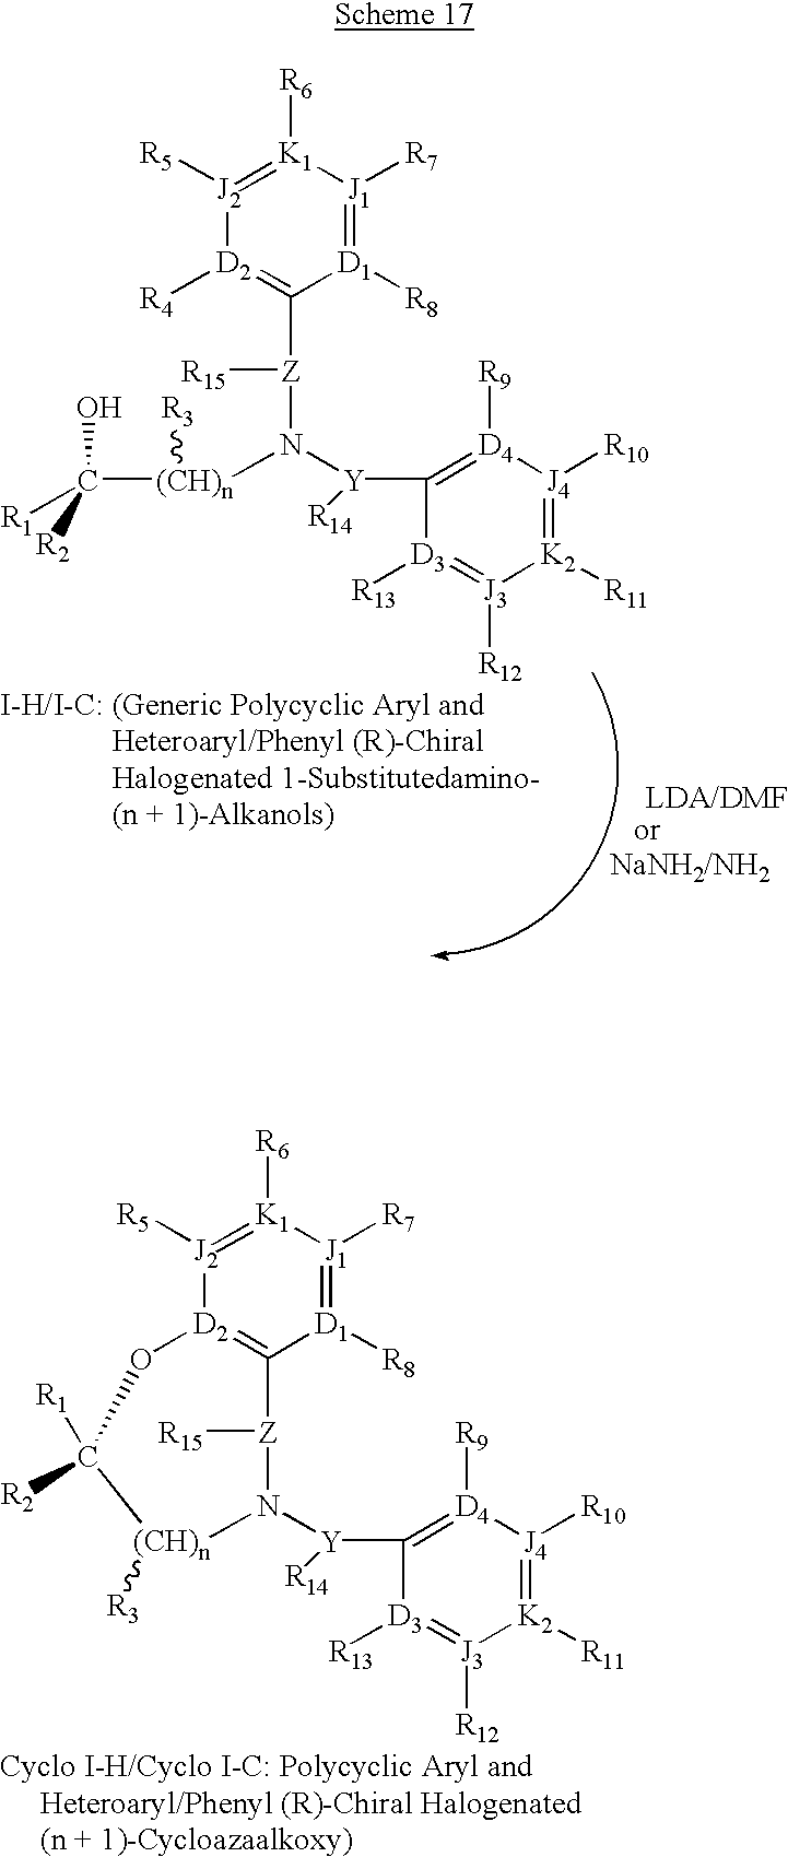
[J2]1([R5])=[K1]([R6])[J1]([R7])=[D1]([R8])C([Z](N([Y](C2=[D4]([R9])[J4]([R10])=[K2]([R11])[J3]([R12])=[D3]2[R13])[R14])[(CH)n](C(O)([R1])[R2])[R3])[R15])=[D2]1[R4].[J2]1([R5])=[K1]([R6])[J1]([R7])=[D1]([R8])C2=[D2]1OC([R1])([R2])[(CH)n]([R3])N([Y](C1=[D4]([R9])[J4]([R10])=[K2]([R11])[J3]([R12])=[D3]1[R13])[R14])[Z]2[R15]
